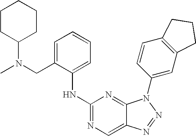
C1=C(CN(C)C2CCCCC2)C(NC2=NC=C3C(=N2)N(C2=CC4=C(C=C2)CCC4)N=N3)=CC=C1
